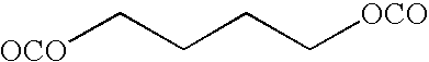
[OCO]CCCC[OCO]
